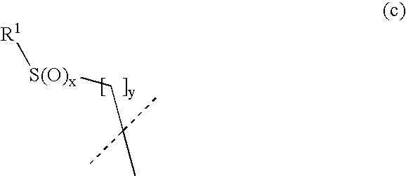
[S(O)x]([R1])CC(C)(C)C
